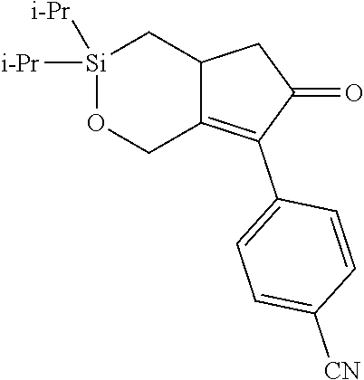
[Si]1([i-Pr])([i-Pr])OCC2=C(C3=CC=C([CN])C=C3)C(=O)CC2C1
